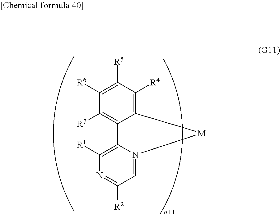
C12=C([R4])C([R5])=C([R6])C([R7])=C1C1=C([R1])N=C([R2])C=N1[M]2
